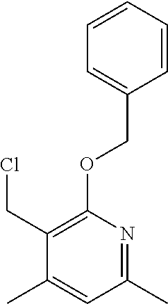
C1(CCl)=C(OCC2=CC=CC=C2)N=C(C)C=C1C
